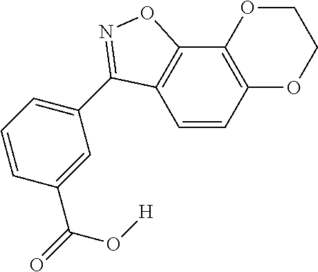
C1=CC=C(C2=NOC3=C2C=CC2=C3OCCO2)C=C1C(O[H])=O
